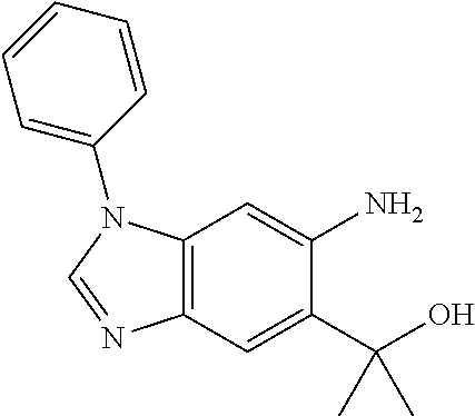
C12=C(C=C(C(O)(C)C)C(N)=C1)N=CN2C1=CC=CC=C1
